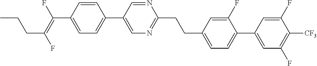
C(C1=CC=C(C2=CC(F)=C([CF3])C(F)=C2)C(F)=C1)CC1=NC=C(C2=CC=C(C(=C(F)CCC)F)C=C2)C=N1
